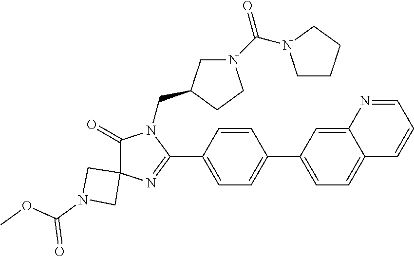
C1(=O)C2(N=C(C3=CC=C(C4=CC=C5C(=C4)N=CC=C5)C=C3)N1CC1CN(C(=O)N3CCCC3)CC1)CN(C(OC)=O)C2
